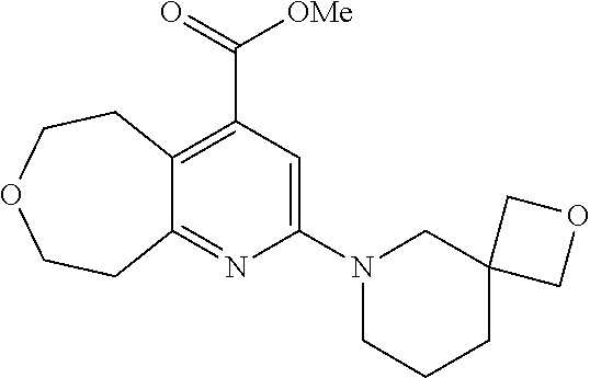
C12=C(C(=O)[OMe])C=C(N3CCCC4(C3)COC4)N=C1CCOCC2
